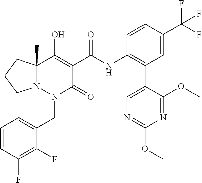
C1=CC(F)=C(F)C(CN2C(=O)C(C(=O)NC3=C(C4=CN=C(OC)N=C4OC)C=C(C(F)(F)F)C=C3)=C(O)C3(C)N2CCC3)=C1
